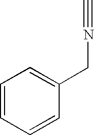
C1=CC=CC(CN#C)=C1
